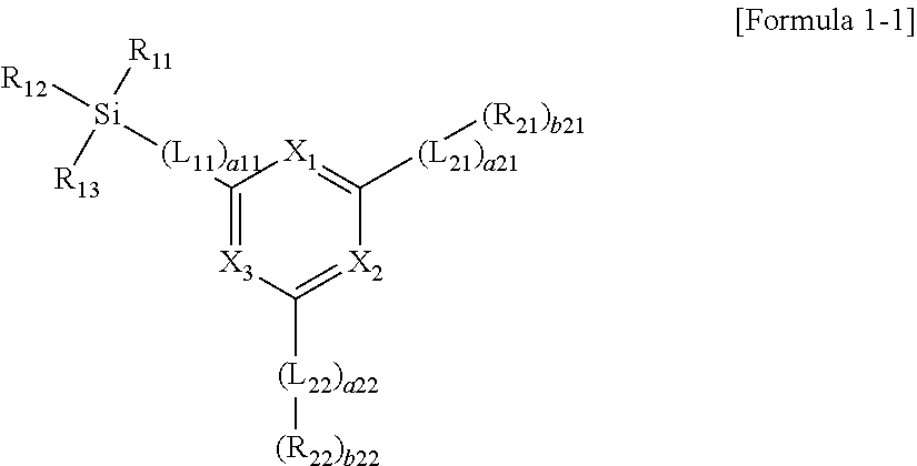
C1([(L11)a11][Si]([R12])([R11])[R13])=[X3]C([(L22)a22][(R22)b22])=[X2]C([(L21)a21][(R21)b21])=[X1]1
